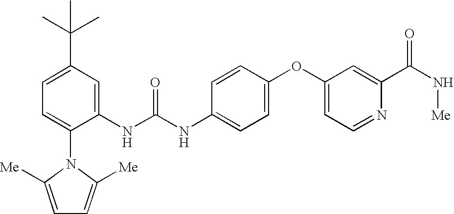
C1(NC(NC2=CC=C(OC3=CC=NC(C(=O)N[Me])=C3)C=C2)=O)=CC(C(C)(C)C)=CC=C1N1C([Me])=CC=C1[Me]
